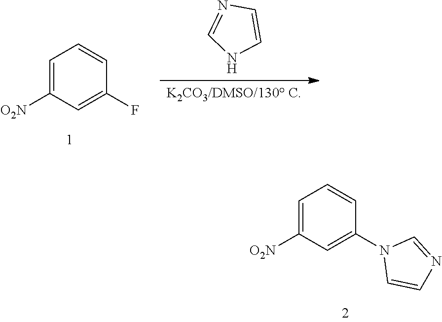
C1=C([O2N])C=C(N2C=CN=C2)C=C1.[K2CO3/DMSO/130 C].C1=CNC=N1.C1=C([O2N])C=C(F)C=C1
